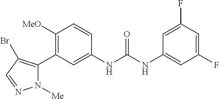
C1([MeO])=C(C2=C(Br)C=NN2[Me])C=C(NC(NC2=CC(F)=CC(F)=C2)=O)C=C1
